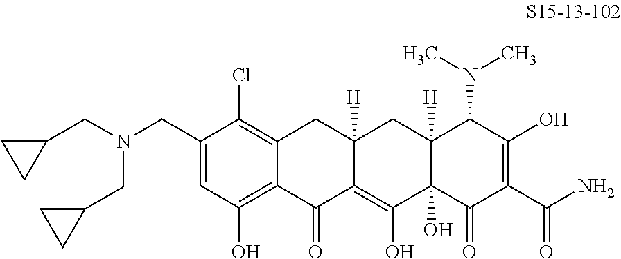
C1(CN(CC2CC2)CC2CC2)=CC(O)=C2C(=C1Cl)CC1([H])C(=C(O)C3(O)C([H])(C1)C(N(C)C)C(O)=C(C(N)=O)C3=O)C2=O
